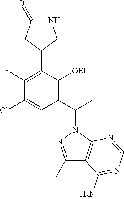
C1(C2=C(F)C(Cl)=CC(C(C)N3N=C(C)C4=C3N=CN=C4N)=C2[OEt])CNC(=O)C1
